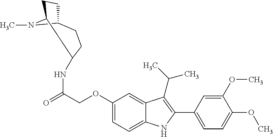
C(C(=O)NC1CCC2N(C)C1CC2)OC1=CC=C2C(=C1)C(C(C)C)=C(C1=CC=C(OC)C(OC)=C1)N2
